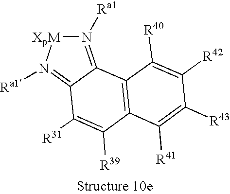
C12=C(C([R40])=C([R42])C([R43])=C1[R41])C1=N([Ra1])[XpM]N([Ra1])=C1C([R31])=C2[R39]
